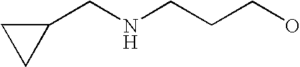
C1(CNCCCO)CC1
